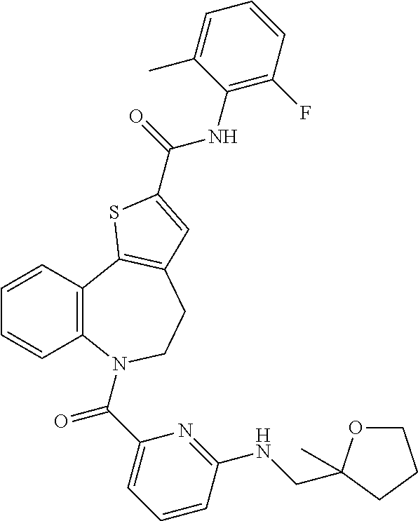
C1=CC2=C(C=C1)N(C(C1=CC=CC(NCC3(C)OCCC3)=N1)=O)CCC1=C2SC(C(=O)NC2=C(F)C=CC=C2C)=C1
